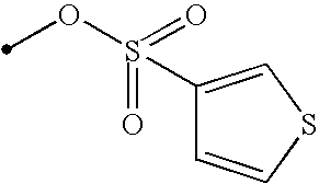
O(S(=O)(=O)C1=CSC=C1)C
